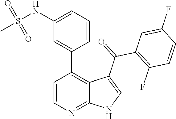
C1=CN=C2C(=C1C1=CC(NS(C)(=O)=O)=CC=C1)C(C(=O)C1=C(F)C=CC(F)=C1)=CN2
